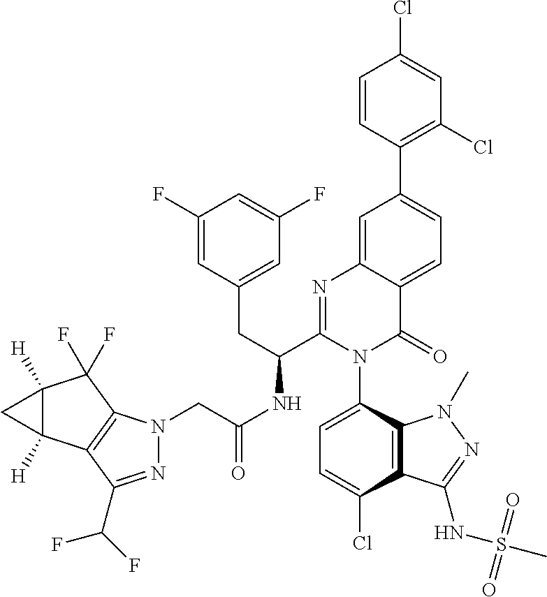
C12([H])C([H])(C3=C(C1(F)F)N(CC(NC(C1=NC4=CC(C5=C(Cl)C=C(Cl)C=C5)=CC=C4C(=O)N1C1=CC=C(Cl)C4=C1N(C)N=C4NS(C)(=O)=O)CC1=CC(F)=CC(F)=C1)=O)N=C3C(F)F)C2
